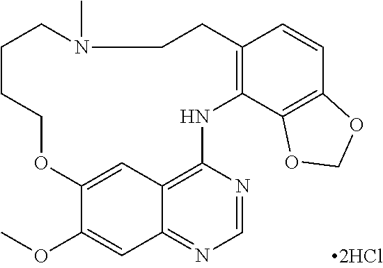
O(C1=CC2=NC=NC3=C2C=C1OCCCCN(C)CCC1=C(N3)C2=C(C=C1)OCO2)C
